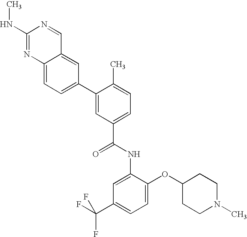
N(C1=NC2=CC=C(C3=CC(C(=O)NC4=CC(C(F)(F)F)=CC=C4OC4CCN(C)CC4)=CC=C3C)C=C2C=N1)C
